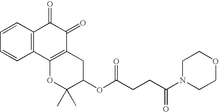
C1=CC=CC2=C1C(=O)C(=O)C1=C2OC(C)(C)C(OC(CCC(N2CCOCC2)=O)=O)C1
